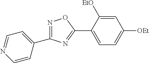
N1=C(C2=CC=NC=C2)N=C(C2=CC=C([OEt])C=C2[EtO])O1
